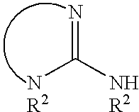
[NR2]C([NHR2])=N
